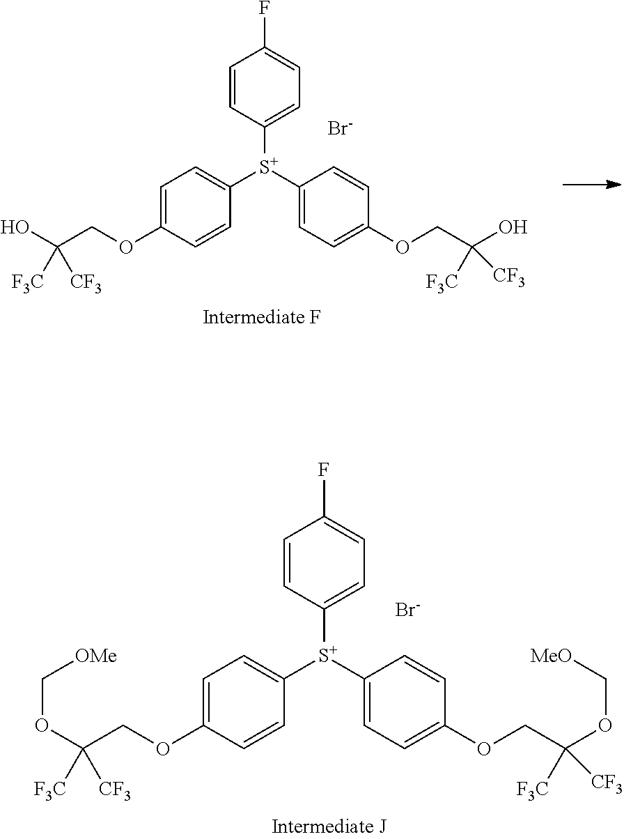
C1=C(OCC(O)([F3C])[CF3])C=CC([S+](C2=CC=C(OCC(O)([F3C])[CF3])C=C2)C2=CC=C(F)C=C2)=C1.[Br-].C1=C(OCC(OC[OMe])([F3C])[CF3])C=CC([S+](C2=CC=C(OCC(OC[MeO])([F3C])[CF3])C=C2)C2=CC=C(F)C=C2)=C1.[Br-]
